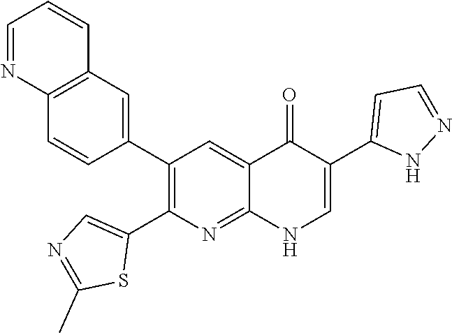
C12=C(C=C(C3=C(C4=CN=C(C)S4)N=C4C(=C3)C(=O)C(C3=CC=NN3)=CN4)C=C1)C=CC=N2
